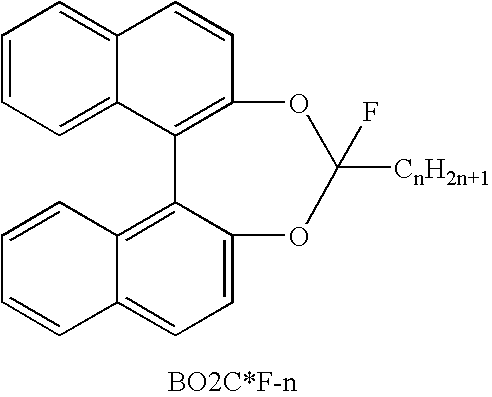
C1=CC=C2C(=C1)C=CC1=C2C2=C3C(=CC=C2OC([CnH2n+1])(F)O1)C=CC=C3
